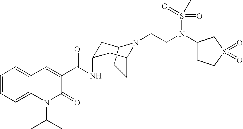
C1=CC=C2C(=C1)C=C(C(=O)NC1CC3N(CCN(C4CCS(=O)(=O)C4)S(=O)(C)=O)C(CC3)C1)C(=O)N2C(C)C
